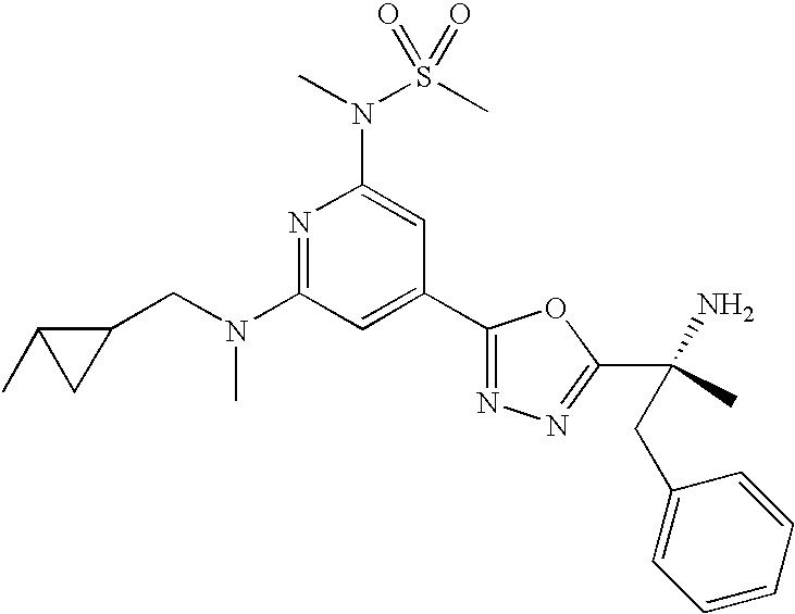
N1=C(N(CC2C(C)C2)C)C=C(C2=NN=C(C(N)(C)CC3=CC=CC=C3)O2)C=C1N(C)S(C)(=O)=O
